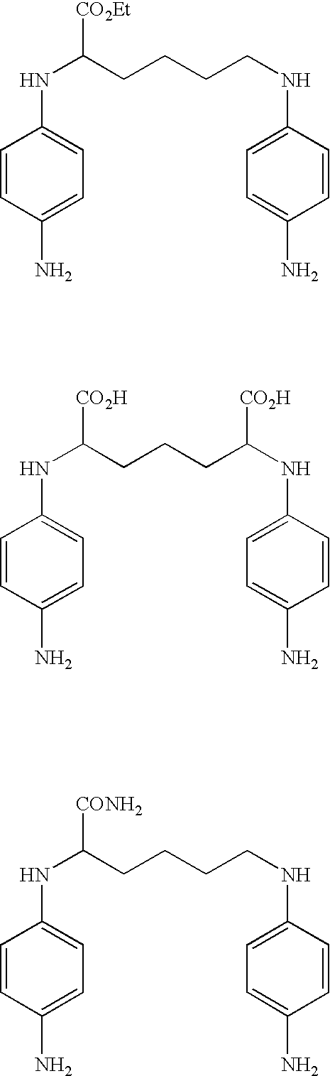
N(C(CCCCNC1=CC=C(N)C=C1)[CO2Et])C1=CC=C(N)C=C1.N(C(CCCC(NC1=CC=C(N)C=C1)[CO2H])[CO2H])C1=CC=C(N)C=C1.N(C(CCCCNC1=CC=C(N)C=C1)[CONH2])C1=CC=C(N)C=C1
